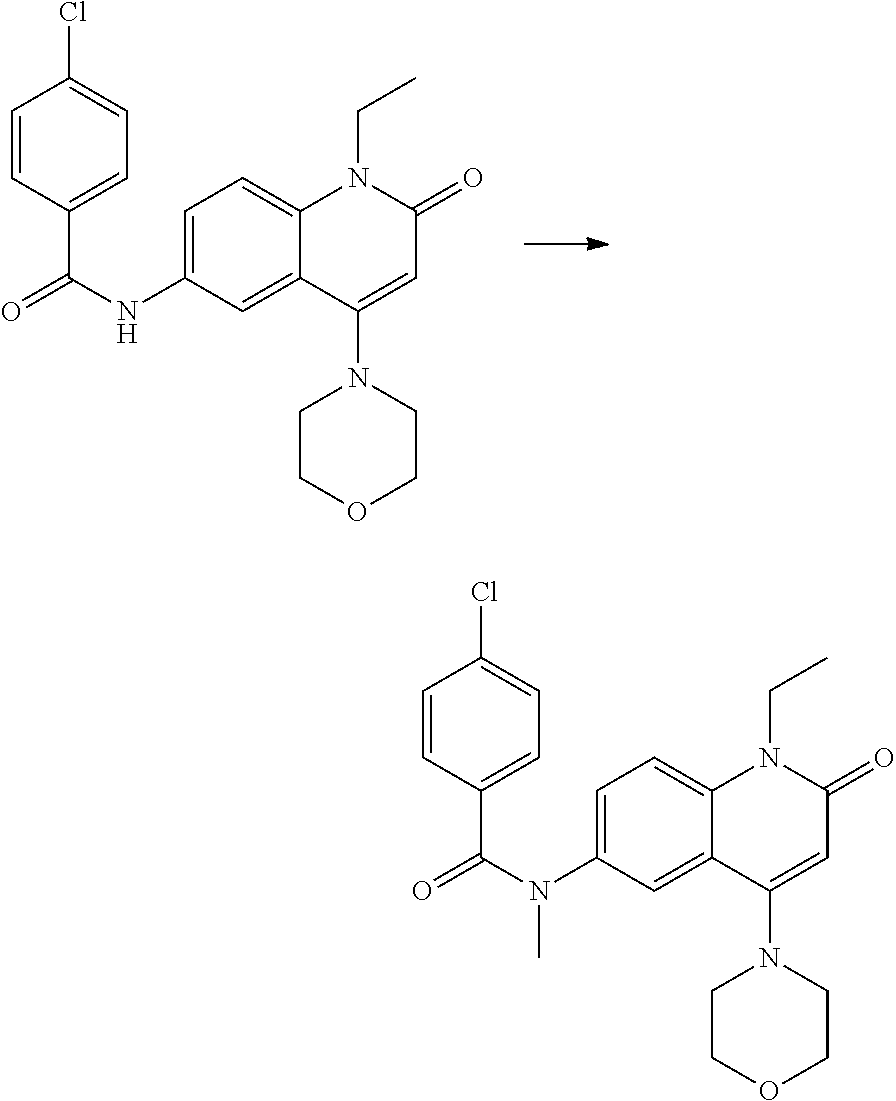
C1(NC(C2=CC=C(Cl)C=C2)=O)=CC=C2C(=C1)C(N1CCOCC1)=CC(=O)N2CC.C1(N(C(C2=CC=C(Cl)C=C2)=O)C)=CC=C2C(=C1)C(N1CCOCC1)=CC(=O)N2CC
